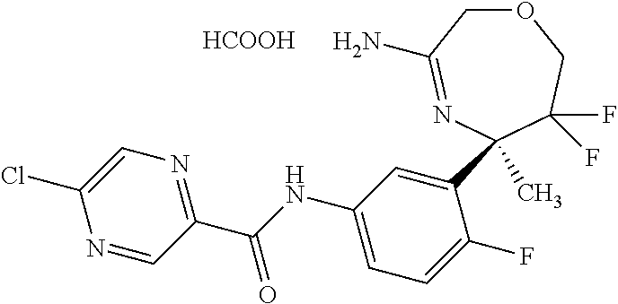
O1CC(N)=NC(C2=CC(NC(C3=NC=C(Cl)N=C3)=O)=CC=C2F)(C)C(F)(F)C1.[HCOOH]
